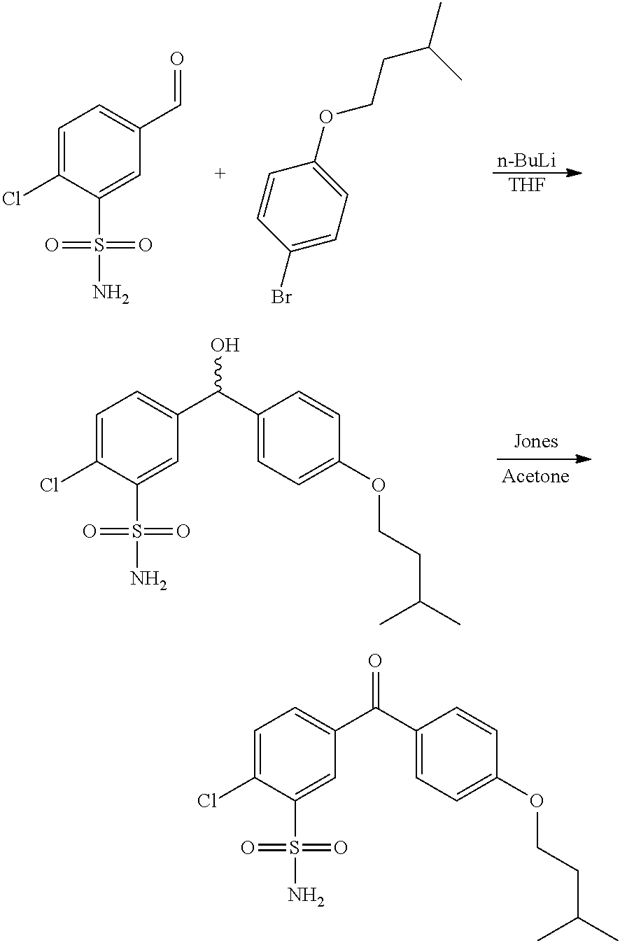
C1=C(Cl)C(S(N)(=O)=O)=CC(C(C2=CC=C(OCCC(C)C)C=C2)=O)=C1.[n-BuLi].[THF].C1=C(Cl)C(S(N)(=O)=O)=CC(C=O)=C1.C1=C(OCCC(C)C)C=CC(Br)=C1.C1=C(Cl)C(S(N)(=O)=O)=CC(C(C2=CC=C(OCCC(C)C)C=C2)O)=C1
